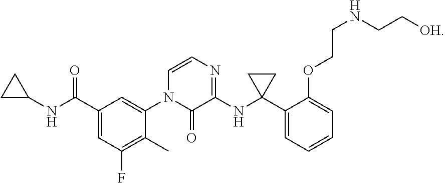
C1=C(C(NC2CC2)=O)C=C(N2C=CN=C(NC3(C4=CC=CC=C4OCCNCC[OH])CC3)C2=O)C(C)=C1F
